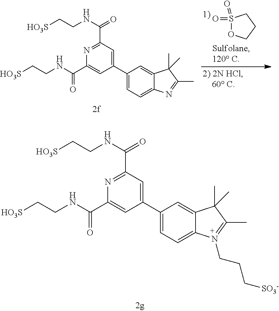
S1(=O)(=O)OCCC1.C1(C2=CC=C3C(=C2)C(C)(C)C(C)=N3)=CC(C(NCC[HO3S])=O)=NC(C(NCC[HO3S])=O)=C1.C1(C2=CC=C3C(=C2)C(C)(C)C(C)=N3CCC[SO3-])=CC(C(NCC[HO3S])=O)=NC(C(NCC[HO3S])=O)=C1
